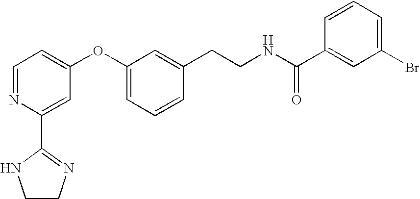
C1=NC(C2=NCCN2)=CC(OC2=CC=CC(CCNC(C3=CC(Br)=CC=C3)=O)=C2)=C1
